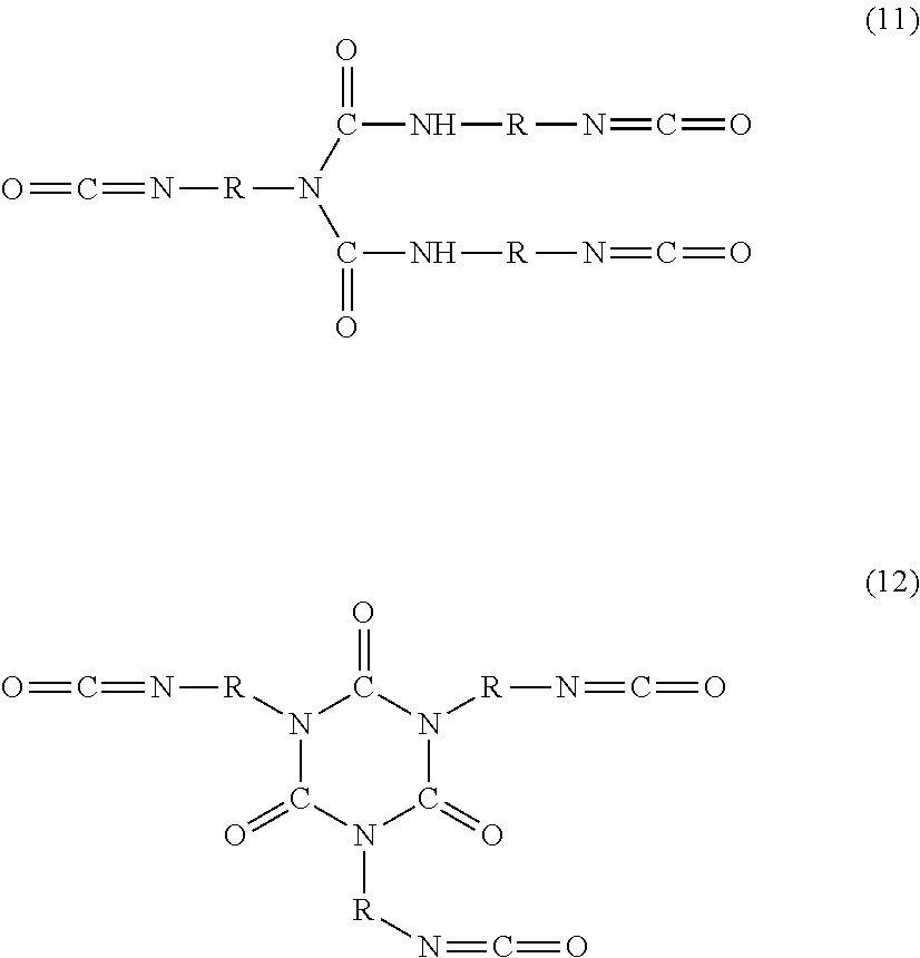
N([R]N(C(N[R]N=C=O)=O)C(N[R]N=C=O)=O)=C=O.N1([R]N=C=O)C(=O)N([R]N=C=O)C(=O)N([R]N=C=O)C1=O
